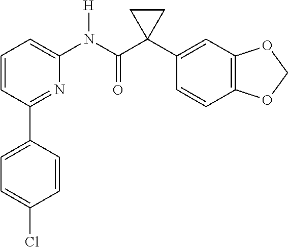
C1=CC=C(N(C(C2(C3=CC4=C(C=C3)OCO4)CC2)=O)[H])N=C1C1=CC=C(Cl)C=C1
